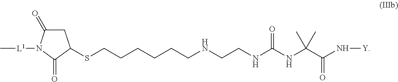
C[L1]N1C(=O)C(SCCCCCCNCCNC(NC(C(N[Y])=O)(C)C)=O)CC1=O
